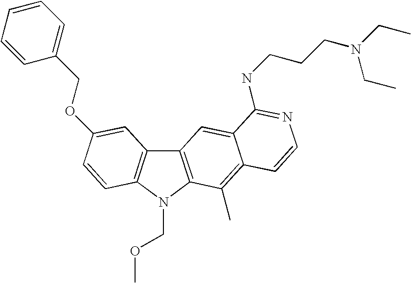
C12=C(N(COC)C3=C1C=C(OCC1=CC=CC=C1)C=C3)C(C)=C1C(=C2)C(NCCCN(CC)CC)=NC=C1
